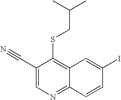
C1(C#N)=CN=C2C(=C1SCC(C)C)C=C(I)C=C2
